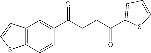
C1(C(CCC(C2=CC=CS2)=O)=O)=CC2=C(C=C1)SC=C2
